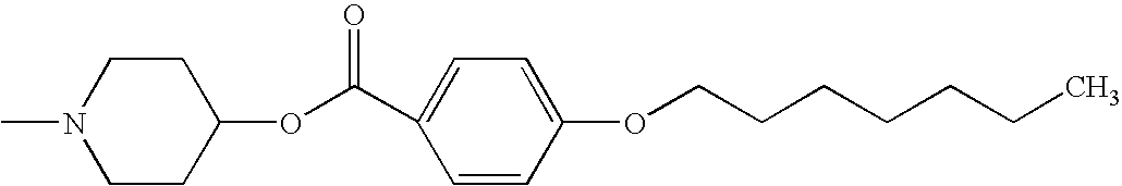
C1CC(OC(C2=CC=C(OCCCCCCC)C=C2)=O)CCN1C
